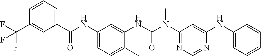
C1(C(=O)NC2=CC=C(C)C(NC(=O)N(C3=NC=NC(NC4=CC=CC=C4)=C3)C)=C2)=CC=CC(C(F)(F)F)=C1
